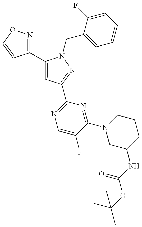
C1(C2=CC(C3=NC=C(F)C(N4CC(NC(OC(C)(C)C)=O)CCC4)=N3)=NN2CC2=CC=CC=C2F)=NOC=C1
